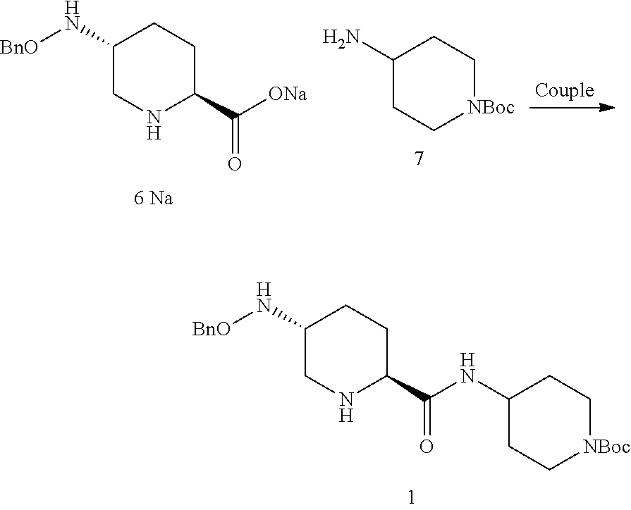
C1(N[BnO])CNC(C(NC2CC[NBoc]CC2)=O)CC1.C1(N)CC[NBoc]CC1.C1(N[BnO])CNC(C([ONa])=O)CC1
